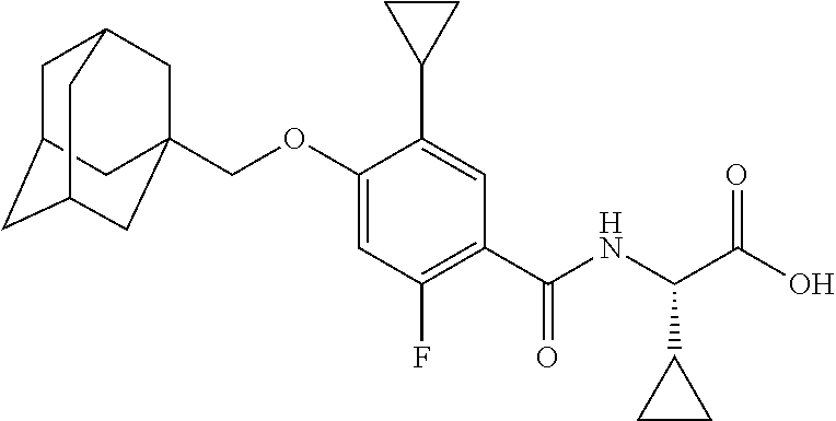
C(OC1=CC(F)=C(C(NC(C(O)=O)C2CC2)=O)C=C1C1CC1)C12CC3CC(CC(C1)C3)C2
